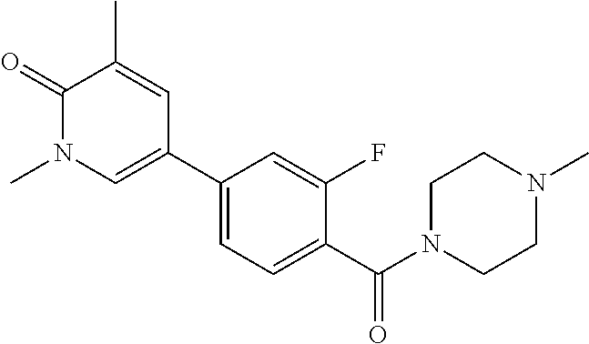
C1(C2=CN(C)C(=O)C(C)=C2)=CC=C(C(N2CCN(C)CC2)=O)C(F)=C1
